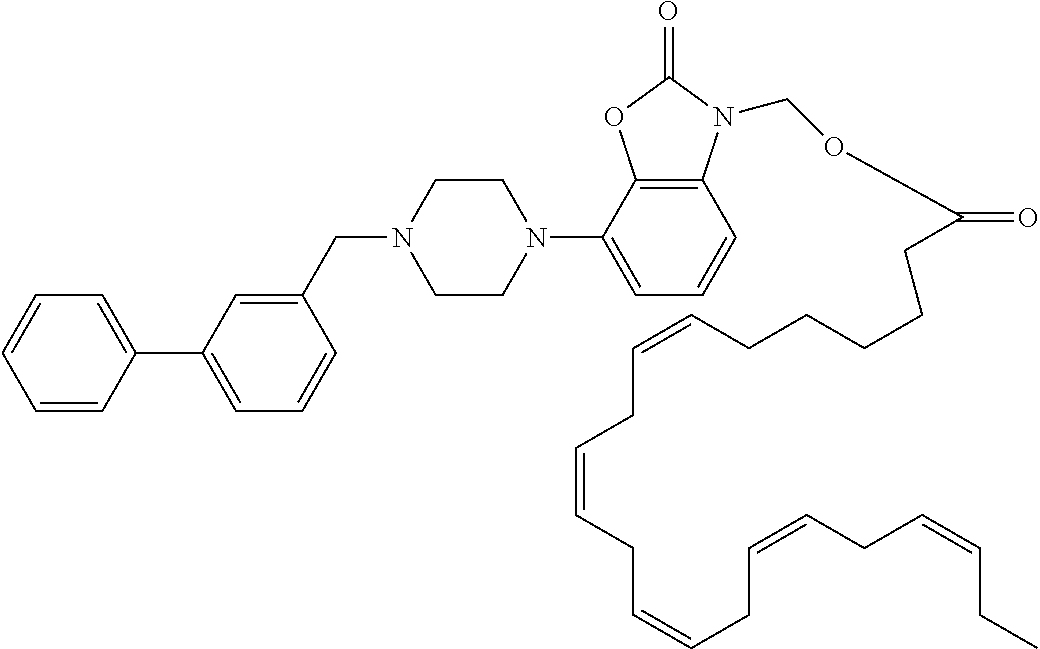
C1=CC(C2=CC=CC(CN3CCN(C4=CC=CC5=C4OC(=O)N5COC(CCCCCC=CCC=CCC=CCC=CCC=CCC)=O)CC3)=C2)=CC=C1
